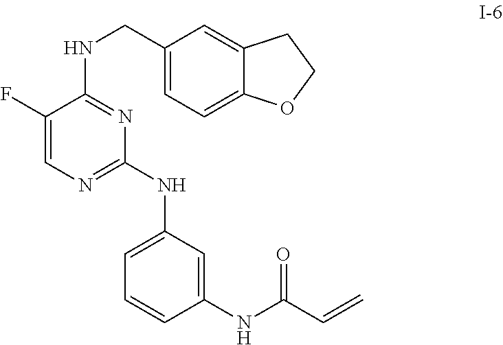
C1(F)=CN=C(NC2=CC=CC(NC(=O)C=C)=C2)N=C1NCC1=CC=C2C(=C1)CCO2
